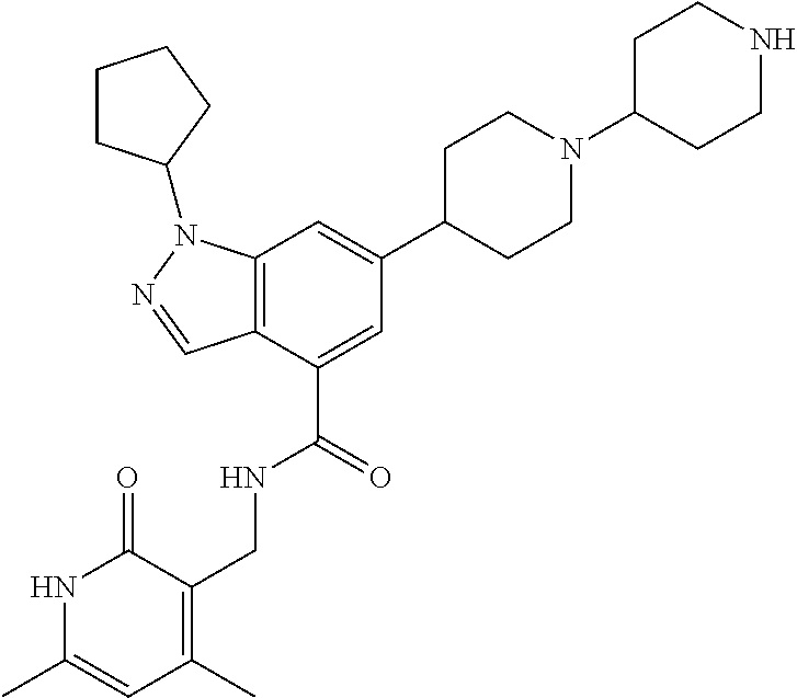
N1C(C)=CC(C)=C(CNC(C2=CC(C3CCN(C4CCNCC4)CC3)=CC3=C2C=NN3C2CCCC2)=O)C1=O
